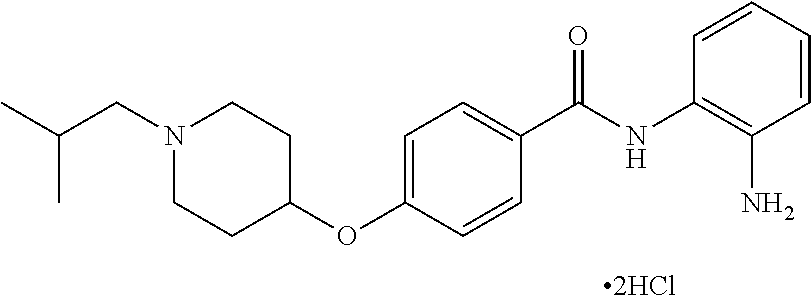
C1=CC=CC(N)=C1NC(C1=CC=C(OC2CCN(CC(C)C)CC2)C=C1)=O
